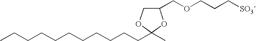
CCCCCCCCCCCC1(C)OCC(COCCC[SO3-])O1
